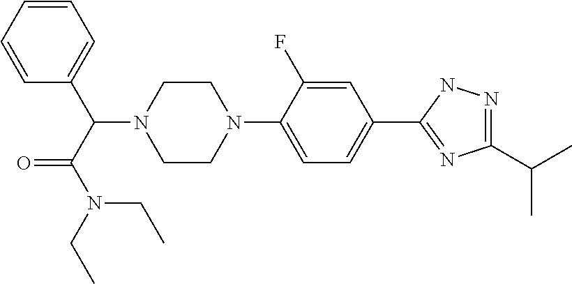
N1(C(C2=CC=CC=C2)C(N(CC)CC)=O)CCN(C2=CC=C(C3=NC(C(C)C)=NN3)C=C2F)CC1
